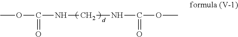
COC(NCNC(OC)=O)=O
